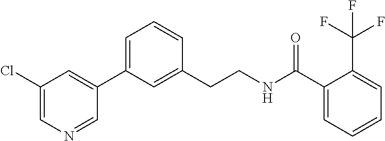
C1=C(Cl)C=C(C2=CC=CC(CCNC(C3=CC=CC=C3C(F)(F)F)=O)=C2)C=N1
